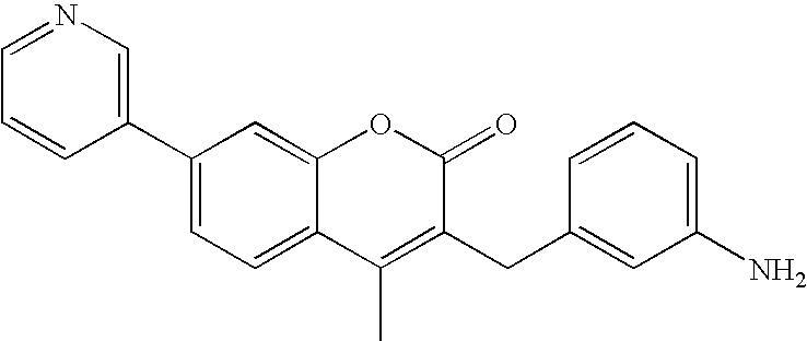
C1(C2=CN=CC=C2)=CC=C2C(=C1)OC(=O)C(CC1=CC(N)=CC=C1)=C2C
